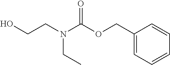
C1(COC(N(CCO)CC)=O)=CC=CC=C1
